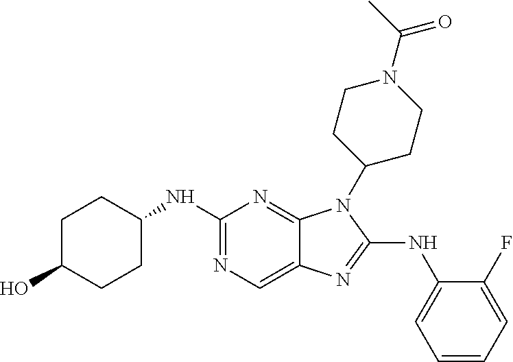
N1=C(NC2CCC(O)CC2)N=C2C(=C1)N=C(NC1=CC=CC=C1F)N2C1CCN(C(C)=O)CC1
